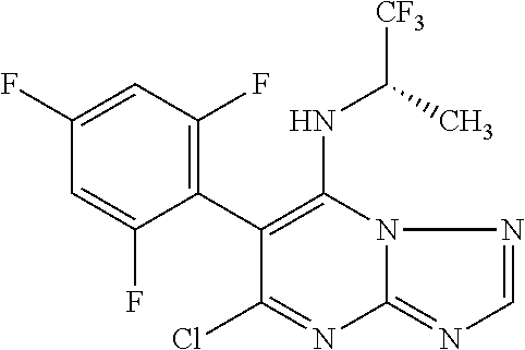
C1=C(F)C(C2=C(NC([CF3])C)N3C(=NC=N3)N=C2Cl)=C(F)C=C1F
